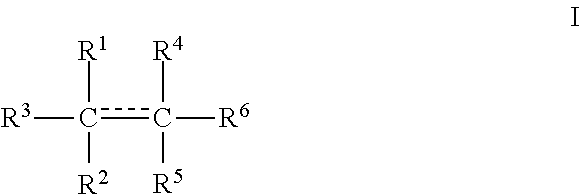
[R3]c(c([R6])([R4])[R5])([R1])[R2]
